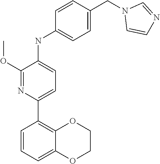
C1(OC)=NC(C2=C3C(=CC=C2)OCCO3)=CC=C1NC1=CC=C(CN2C=CN=C2)C=C1
